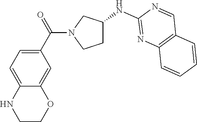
C1=CC=CC2=C1C=NC(NC1CCN(C(C3=CC=C4C(=C3)OCCN4)=O)C1)=N2
